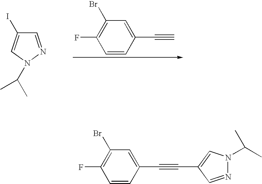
C1=NN(C(C)C)C=C1I.C1=CC(C#C)=CC(Br)=C1F.C1=CC(C#CC2=CN(C(C)C)N=C2)=CC(Br)=C1F
